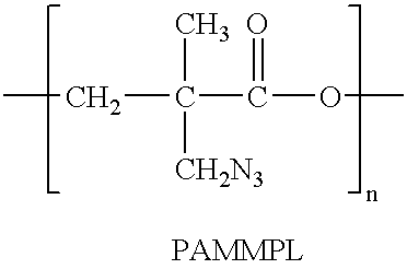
C(C(OC)=O)(CC)(C)[CH2N3]
